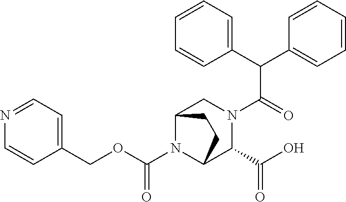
O=C(N1C2C(C(O)=O)N(C(=O)C(C3=CC=CC=C3)C3=CC=CC=C3)CC1CC2)OCC1=CC=NC=C1
